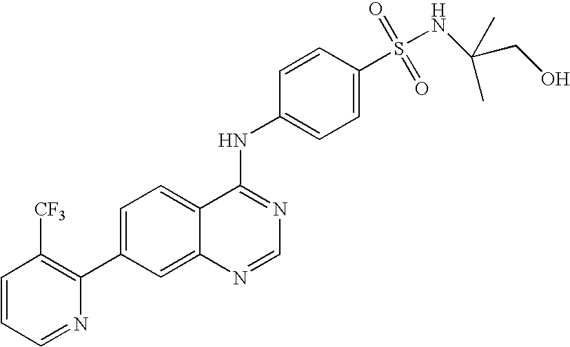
C1=CC=NC(C2=CC=C3C(=C2)N=CN=C3NC2=CC=C(S(=O)(=O)NC(CO)(C)C)C=C2)=C1[CF3]
